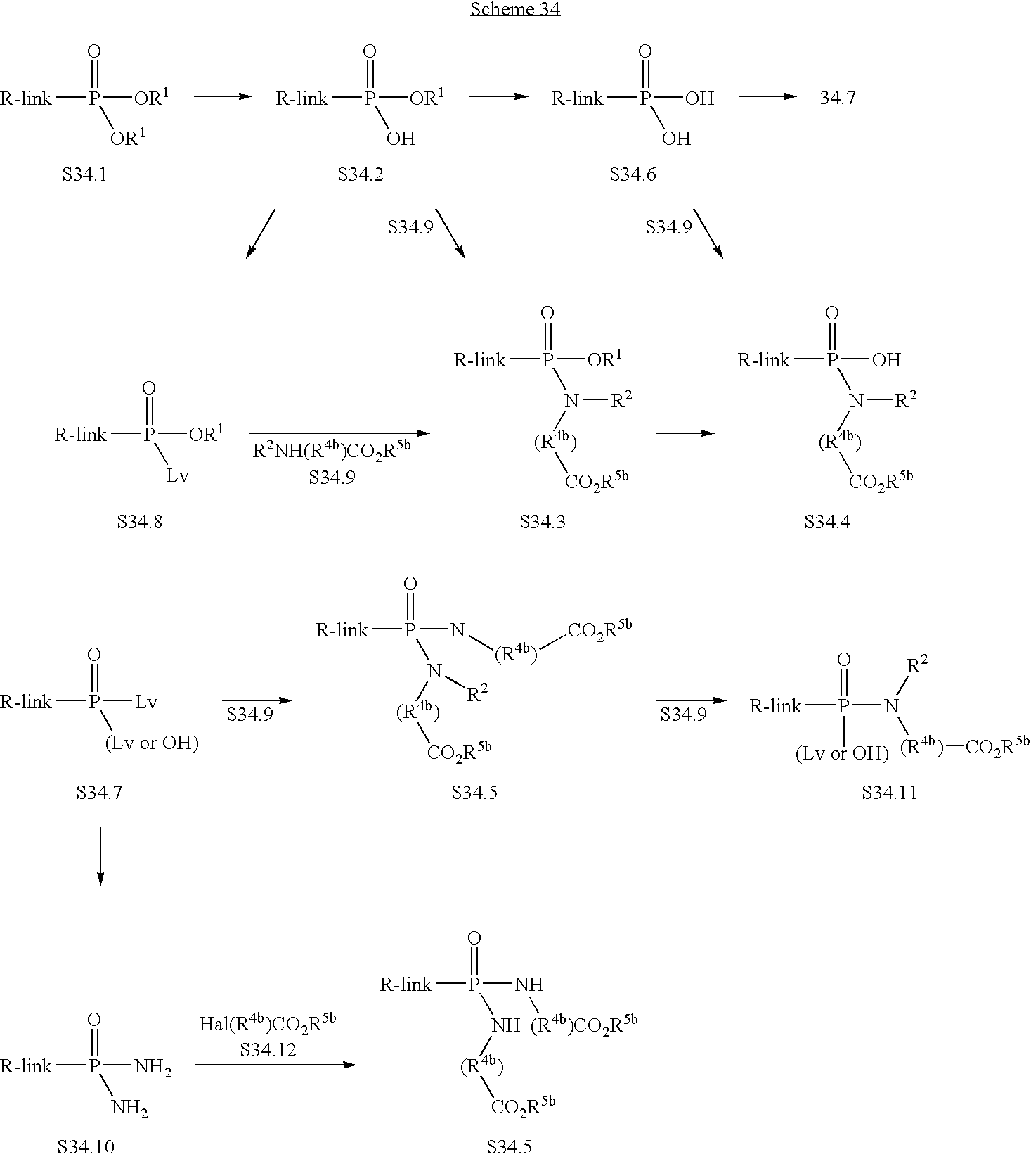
[R-link]P([OR1])(=O)[OR1].[R-link]P([OR1])(=O)O.[R-link]P(O)(=O)O.[R-link]P([OR1])(=O)[Lv].[R-link]P([OR1])(=O)N([(R4b)][CO2R5b])[R2].[R-link]P(O)(=O)N([(R4b)][CO2R5b])[R2].[R-link]P([Lv])(=O)[(Lv or OH)].[R-link]P(N[(R4b)][CO2R5b])(=O)N([(R4b)][CO2R5b])[R2].[R-link]P(N([(R4b)][CO2R5b])[R2])(=O)[(Lv or OH)].[R-link]P(N)(=O)N.[R-link]P(N[(R4b)CO2R5b])(=O)N[(R4b)][CO2R5b]
